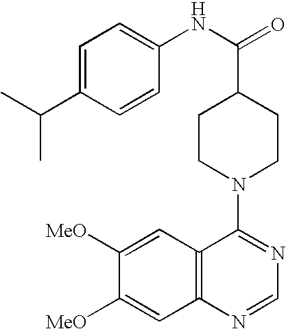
C1(NC(C2CCN(C3=NC=NC4=C3C=C([MeO])C([MeO])=C4)CC2)=O)=CC=C(C(C)C)C=C1
